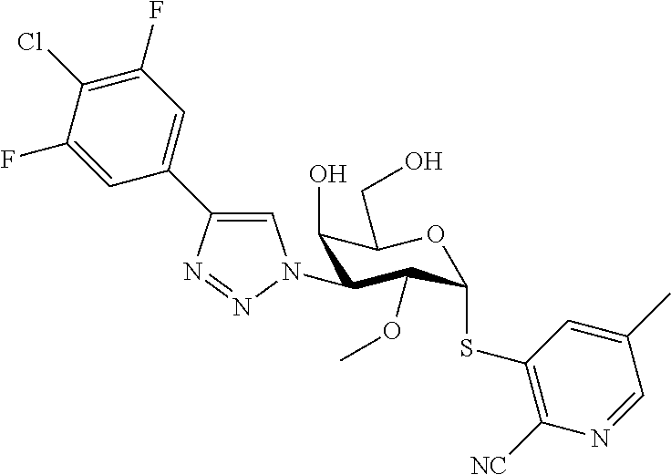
C1=C(C2=CN(C3C(O)C(CO)OC(SC4=C([NC])N=CC(C)=C4)C3OC)N=N2)C=C(F)C(Cl)=C1F
